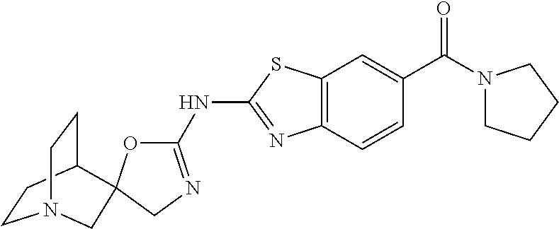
C12=C(C=CC(C(N3CCCC3)=O)=C1)N=C(NC1=NCC3(O1)C1CCN(CC1)C3)S2
